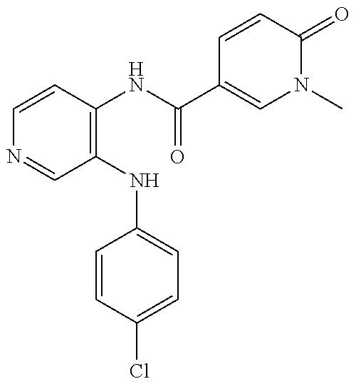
C1=CC(NC(C2=CN(C)C(=O)C=C2)=O)=C(NC2=CC=C(Cl)C=C2)C=N1
